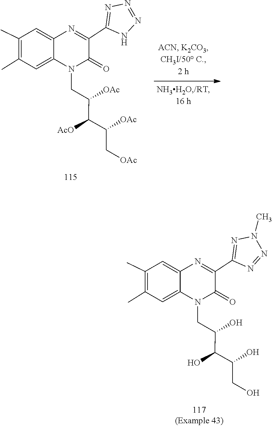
C(C(C[OAc])[OAc])(C(CN1C(=O)C(C2=NN=NN2)=NC2=CC(C)=C(C)C=C12)[OAc])[AcO].C(C(CO)O)(C(CN1C(=O)C(C2=NN(C)N=N2)=NC2=CC(C)=C(C)C=C12)O)O
